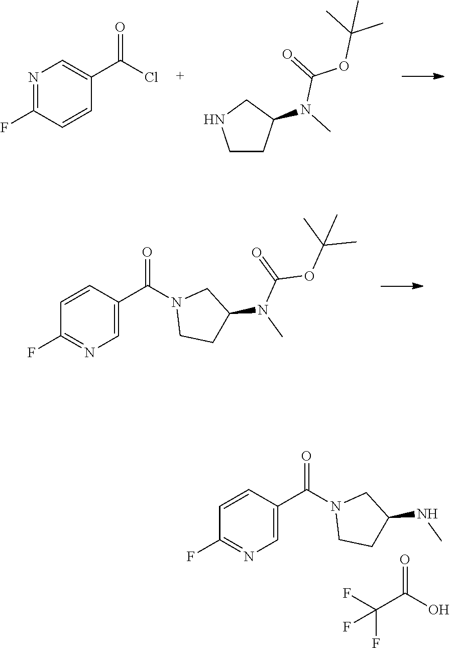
N1=C(F)C=CC(C(Cl)=O)=C1.C1CC(N(C)C(=O)OC(C)(C)C)CN1.C1=CC(C(N2CCC(N(C)C(=O)OC(C)(C)C)C2)=O)=CN=C1F.C1=CC(C(N2CCC(NC)C2)=O)=CN=C1F.O=C(O)C(F)(F)F
